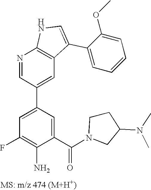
N1=CC(C2=CC(F)=C(N)C(C(N3CCC(N(C)C)C3)=O)=C2)=CC2=C1NC=C2C1=CC=CC=C1OC
